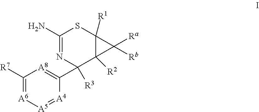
[R7]C1=[A6][A5]=[A4]C(C2([R3])C3([R2])C([R1])(SC(N)=N2)C3([Ra])[Rb])=[A8]1
